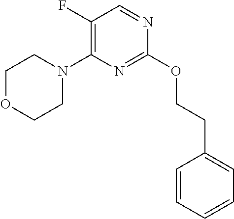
N1=C(OCCC2=CC=CC=C2)N=CC(F)=C1N1CCOCC1
